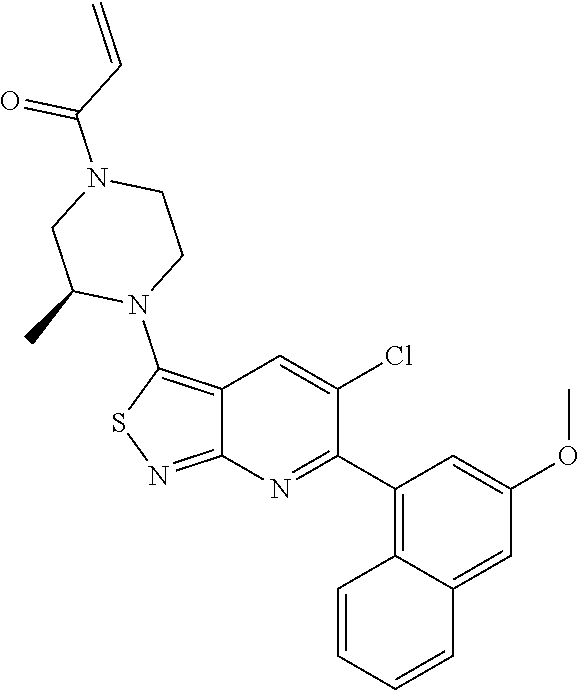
C1(C2=NC3=NSC(N4C(C)CN(C(=O)C=C)CC4)=C3C=C2Cl)=C2C(=CC(OC)=C1)C=CC=C2
